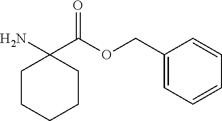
C1CC(N)(C(OCC2=CC=CC=C2)=O)CCC1
